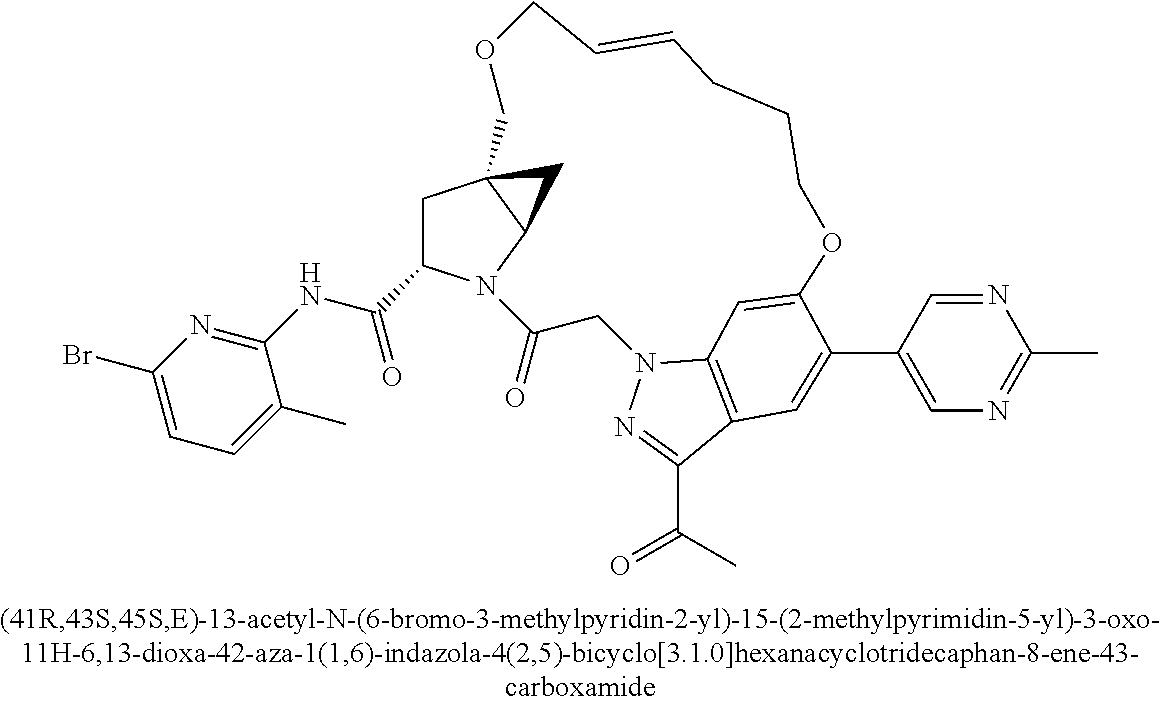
C1C(C(=O)NC2=NC(Br)=CC=C2C)N2C3C1(C3)COCC=CCCCOC1=CC3=C(C(C(=O)C)=NN3CC2=O)C=C1C1=CN=C(C)N=C1
